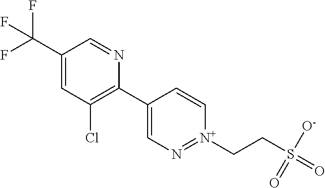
C1(C(F)(F)F)=CC(Cl)=C(C2=CN=[N+](CCS(=O)([O-])=O)C=C2)N=C1
